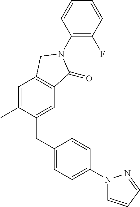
C1=C(C)C(CC2=CC=C(N3C=CC=N3)C=C2)=CC2=C1CN(C1=C(F)C=CC=C1)C2=O
